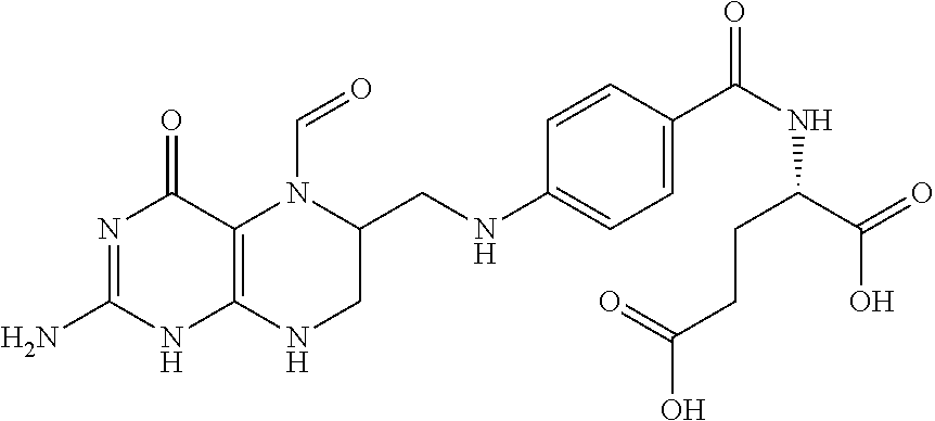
N1=C(N)NC2=C(C1=O)N(C=O)C(CNC1=CC=C(C(NC(CCC(O)=O)C(O)=O)=O)C=C1)CN2
